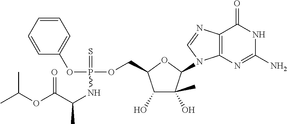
C1(O)C(C)(O)C(N2C3=C(N=C2)C(=O)NC(N)=N3)OC1COP(OC1=CC=CC=C1)(=S)NC(C)C(OC(C)C)=O
